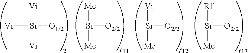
[Vi][Si]([Vi])([O1/2])[Vi].[Me][Si]([O2/2])[Me].[Vi][Si]([O2/2])[Me].[Rf][Si]([O2/2])[Me]
